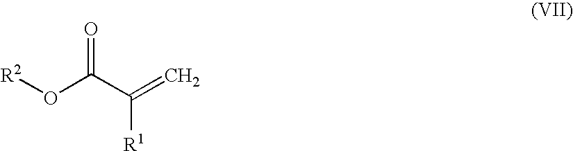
[R2]OC(C(=C)[R1])=O
